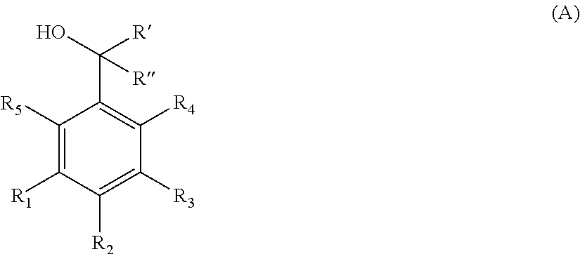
C1([R5])=C([R1])C([R2])=C([R3])C([R4])=C1C([R])(O)[R]
